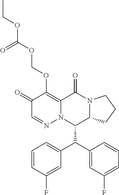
C1=CC(F)=CC(C(C2=CC(F)=CC=C2)C2C3N(C(=O)C4=C(OCOC(OCC)=O)C(=O)C=NN24)CCC3)=C1
